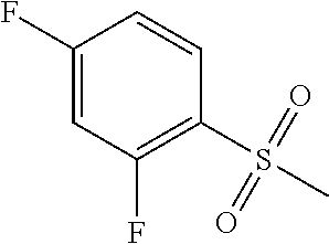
C1(S(C)(=O)=O)=C(F)C=C(F)C=C1
